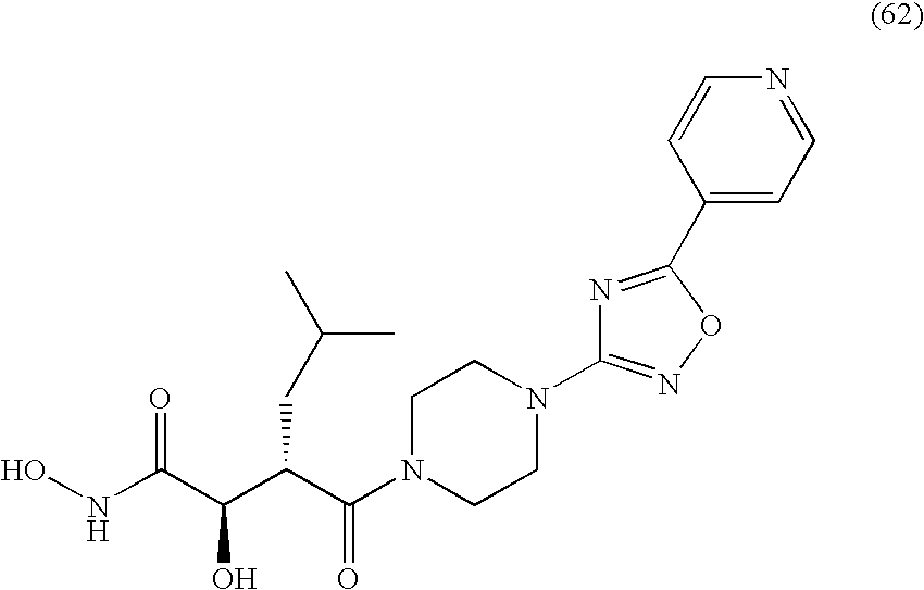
ONC(C(C(C(N1CCN(C2=NOC(C3=CC=NC=C3)=N2)CC1)=O)CC(C)C)O)=O
